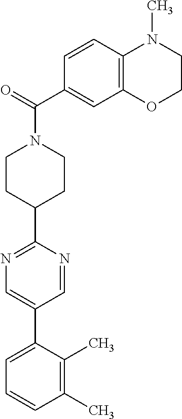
C1(C)=C(C)C(C2=CN=C(C3CCN(C(C4=CC5=C(C=C4)N(C)CCO5)=O)CC3)N=C2)=CC=C1
